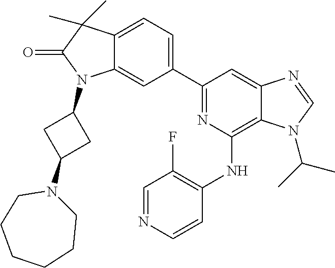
C12=CC=C(C3=NC(NC4=C(F)C=NC=C4)=C4C(=C3)N=CN4C(C)C)C=C1N(C1CC(N3CCCCCC3)C1)C(=O)C2(C)C
